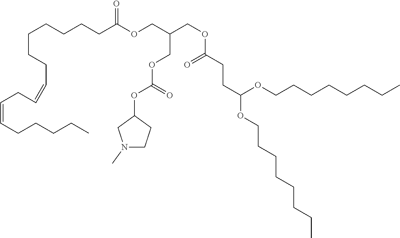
C1N(C)CC(OC(OCC(COC(CCCCCCCC=CCC=CCCCCC)=O)COC(CCC(OCCCCCCCC)OCCCCCCCC)=O)=O)C1
